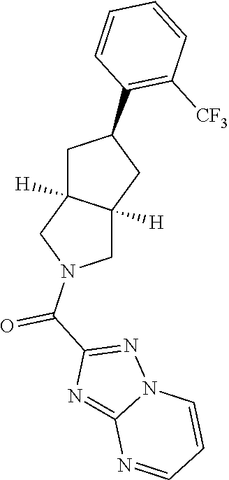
C1C2([H])C([H])(CN1C(C1=NN3C(=N1)N=CC=C3)=O)CC(C1=C([CF3])C=CC=C1)C2
